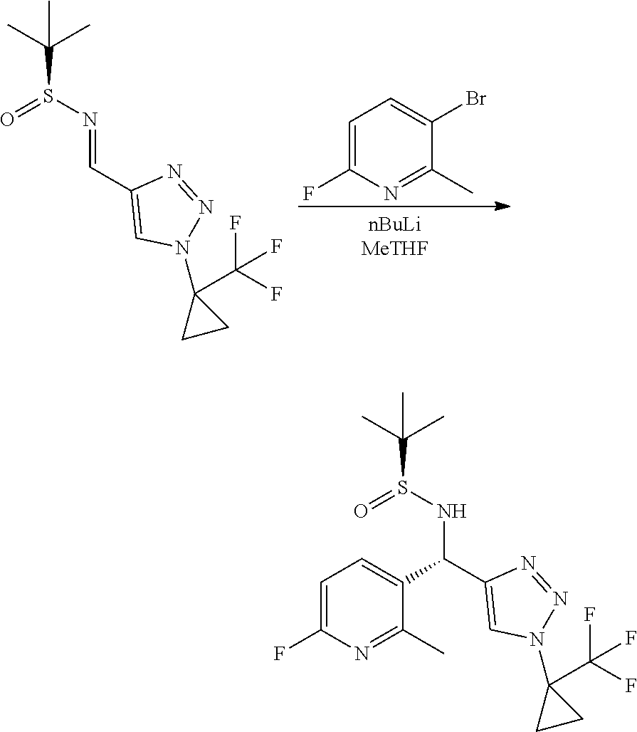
C1=C(F)N=C(C)C(Br)=C1.O=S(N=CC1=CN(C2(C(F)(F)F)CC2)N=N1)C(C)(C)C.O=S(NC(C1=CN(C2(C(F)(F)F)CC2)N=N1)C1=CC=C(F)N=C1C)C(C)(C)C
